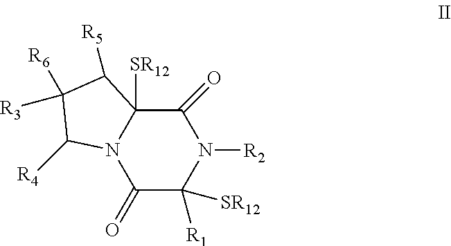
C1(=O)C2([SR12])N(C(=O)C([R1])([SR12])N1[R2])C([R4])C([R6])([R3])C2[R5]
